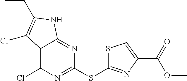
C1(SC2=NC(C(OC)=O)=CS2)=NC(Cl)=C2C(=N1)NC(CC)=C2Cl
